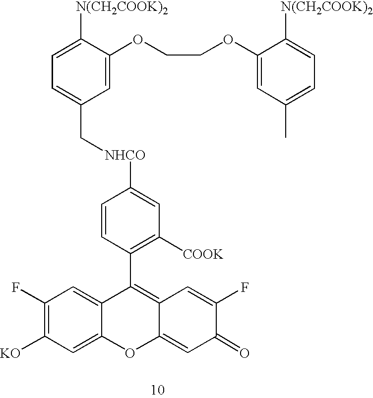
C1=C(OCCOC2=CC(C)=CC=C2[N(CH2COOK)2])C([N(CH2COOK)2])=CC=C1C[NHCO]C1=CC([COOK])=C(C2=C3C(=CC(=O)C(F)=C3)OC3=CC([KO])=C(F)C=C23)C=C1
